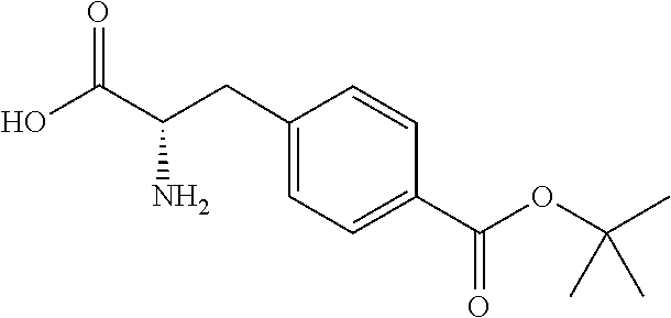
C1=CC(C(OC(C)(C)C)=O)=CC=C1CC(C(O)=O)N
